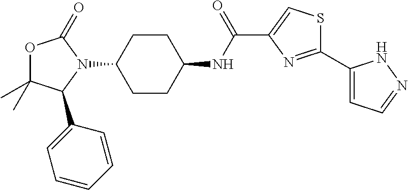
O1C(C)(C)C(C2=CC=CC=C2)N(C2CCC(NC(C3=CSC(C4=CC=NN4)=N3)=O)CC2)C1=O
